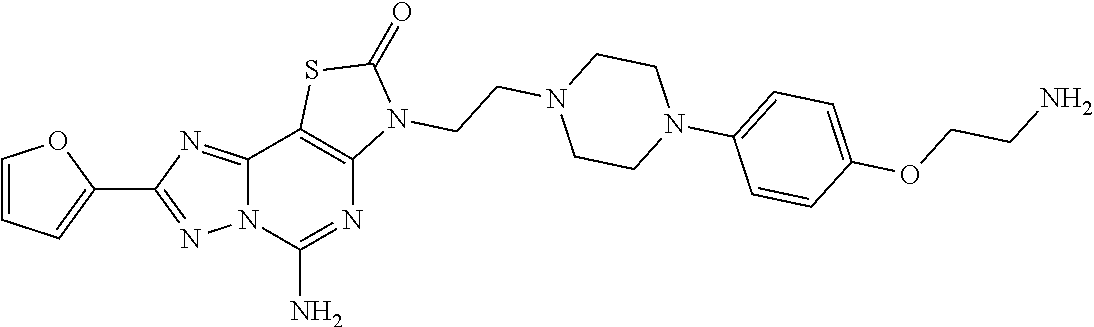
C12=NC(C3=CC=CO3)=NN1C(N)=NC1=C2SC(=O)N1CCN1CCN(C2=CC=C(OCCN)C=C2)CC1
